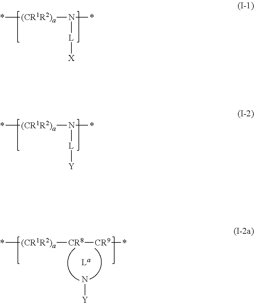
*[(CR1R2)a]N(*)[L][X].*[(CR1R2)a]N(*)[L][Y].*[(CR1R2)a][CR8][CR9]*.[La].N[Y]
